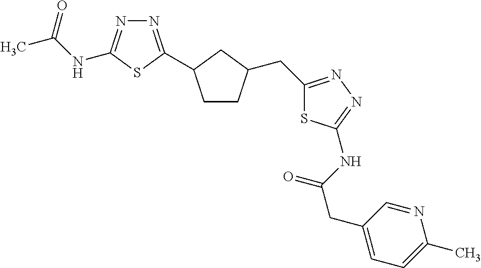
C1CC(CC2=NN=C(NC(CC3=CC=C(C)N=C3)=O)S2)CC1C1=NN=C(NC(C)=O)S1
